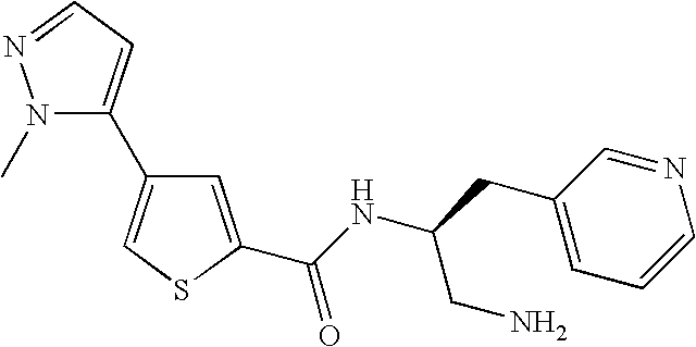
C1=C(C(NC(CC2=CC=CN=C2)CN)=O)SC=C1C1=CC=NN1C
